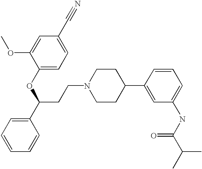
C(CN1CCC(C2=CC(NC(C(C)C)=O)=CC=C2)CC1)C(C1=CC=CC=C1)OC1=CC=C(C#N)C=C1OC
